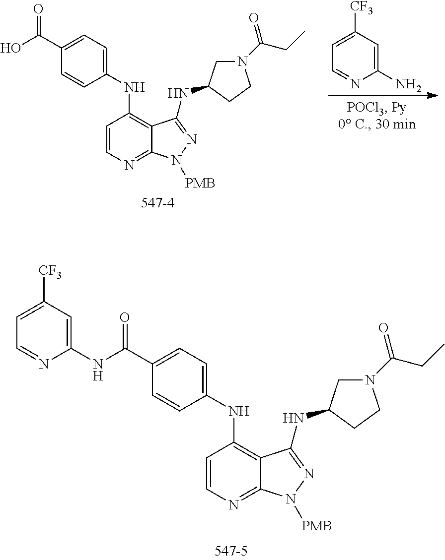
C1=CN=C2C(=C1NC1=CC=C(C(NC3=CC([CF3])=CC=N3)=O)C=C1)C(NC1CN(C(=O)CC)CC1)=NN2[PMB].C1=CN=C2C(=C1NC1=CC=C(C(O)=O)C=C1)C(NC1CN(C(=O)CC)CC1)=NN2[PMB].C1=C([CF3])C=C(N)N=C1
